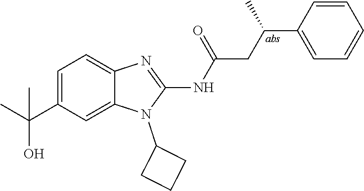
C1=C(C(C)(O)C)C=C2C(=C1)N=C(NC(=O)CC(C1=CC=CC=C1)C)N2C1CCC1
